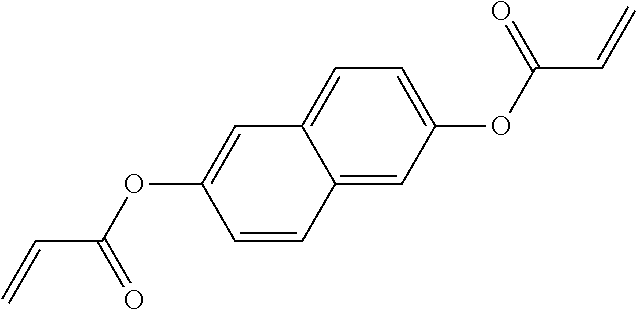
C(C(OC1=CC2=CC=C(OC(=O)C=C)C=C2C=C1)=O)=C
